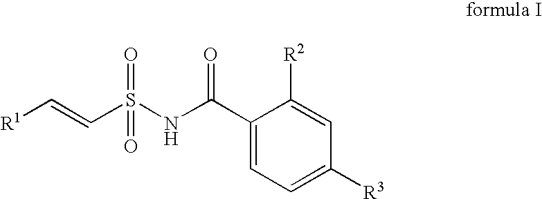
C1(C(NS(C=C[R1])(=O)=O)=O)=CC=C([R3])C=C1[R2]
